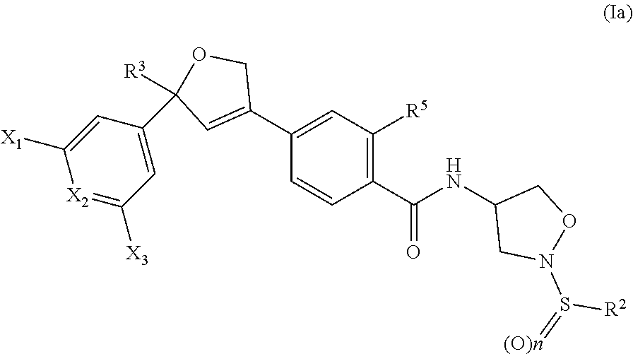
C1(C2=CC(C3=CC([X3])=[X2]C([X1])=C3)([R3])OC2)=CC([R5])=C(C(NC2CN(S(=[(O)n])[R2])OC2)=O)C=C1
